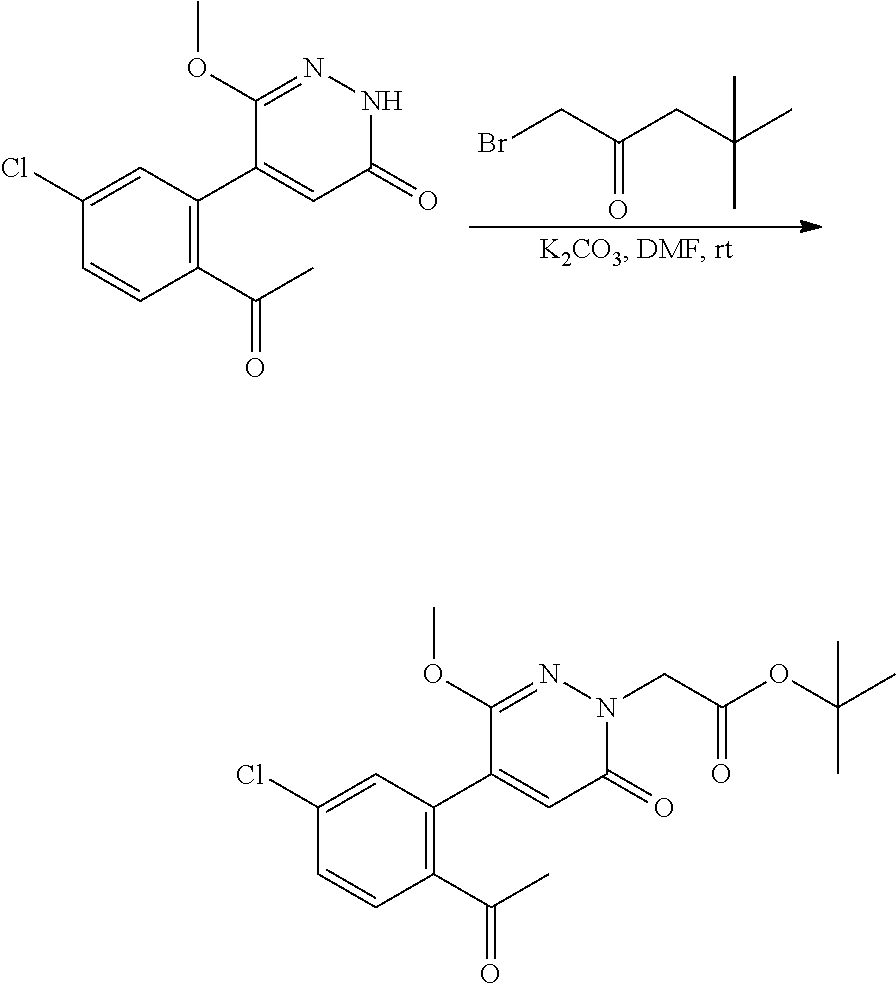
BrCC(CC(C)(C)C)=O.N1=C(OC)C(C2=C(C(C)=O)C=CC(Cl)=C2)=CC(=O)N1.COC1=NN(CC(OC(C)(C)C)=O)C(=O)C=C1C1=C(C(C)=O)C=CC(Cl)=C1
